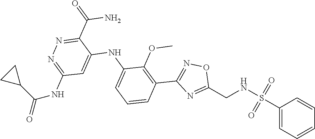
C1=CC=C(NC2=CC(NC(=O)C3CC3)=NN=C2C(N)=O)C(OC)=C1C1=NOC(CNS(C2=CC=CC=C2)(=O)=O)=N1
